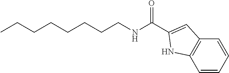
C1=CC=CC2=C1NC(C(NCCCCCCCC)=O)=C2
